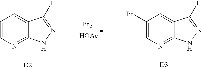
C1=CN=C2C(=C1)C(I)=NN2.[D2].[Br2].[HOAc].C1(Br)=CN=C2C(=C1)C(I)=NN2.[D3]
